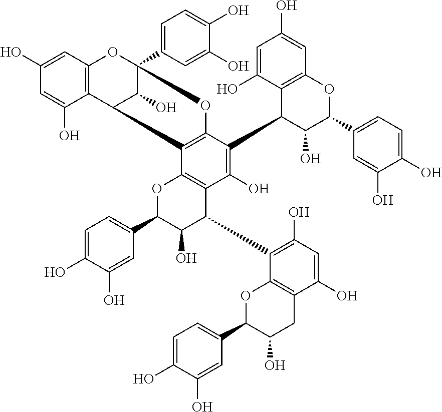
C1=C(O)C(O)=CC(C2C(O)C(C3=C(O)C=C(O)C4=C3OC(C3=CC=C(O)C(O)=C3)C(O)C4)C3=C(O2)C2=C(C(C4C(O)C(C5=CC=C(O)C(O)=C5)OC5=C4C(O)=CC(O)=C5)=C3O)OC3(C4=CC=C(O)C(O)=C4)C(O)C2C2=C(O3)C=C(O)C=C2O)=C1
